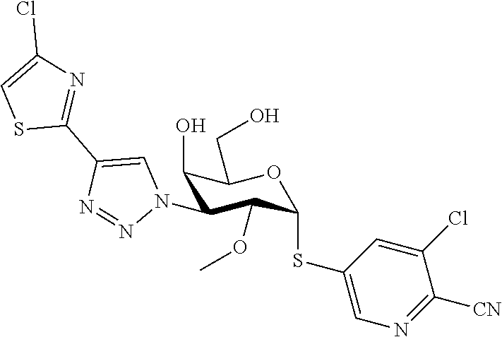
C1(O)C(N2C=C(C3=NC(Cl)=CS3)N=N2)C(OC)C(SC2=CN=C([CN])C(Cl)=C2)OC1CO
